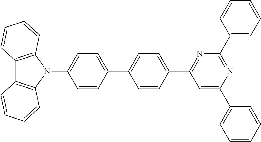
C12=C(N(C3=CC=C(C4=CC=C(C5=NC(C6=CC=CC=C6)=NC(C6=CC=CC=C6)=C5)C=C4)C=C3)C3=C1C=CC=C3)C=CC=C2
